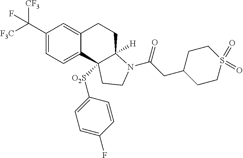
C(C1=CC=C2C(=C1)CCC1([H])C2([O2S]C2=CC=C(F)C=C2)CCN1C(=O)CC1CCS(=O)(=O)CC1)([F3C])([CF3])F
